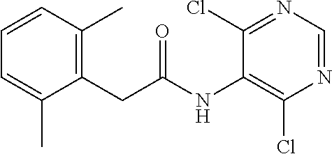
C1(CC(=O)NC2=C(Cl)N=CN=C2Cl)=C(C)C=CC=C1C
